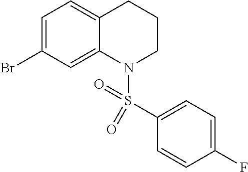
C1=C(Br)C=C2C(=C1)CCCN2S(=O)(C1=CC=C(F)C=C1)=O
